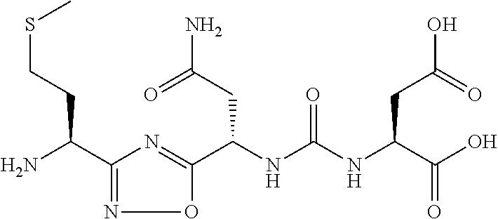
C1(C(N)CCSC)=NOC(C(NC(NC(C(O)=O)CC(O)=O)=O)CC(N)=O)=N1
